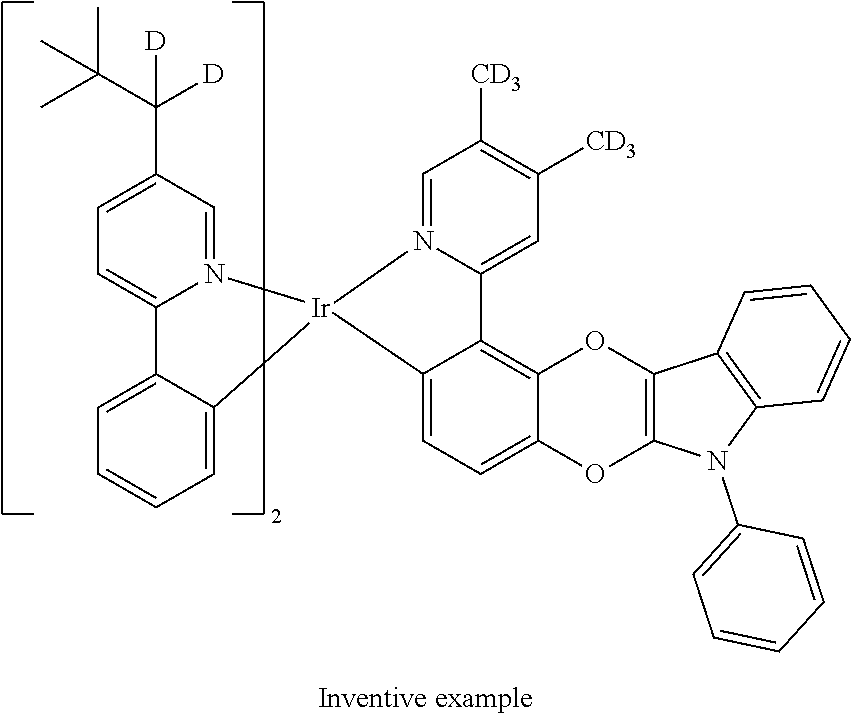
C1=N2C(=CC([CD3])=C1[CD3])C1=C3C(=CC=C1[Ir]21N2=CC(C(C(C)(C)C)([D])[D])=CC=C2C2=CC=CC=C12)OC1=C(O3)C2=C(N1C1=CC=CC=C1)C=CC=C2
